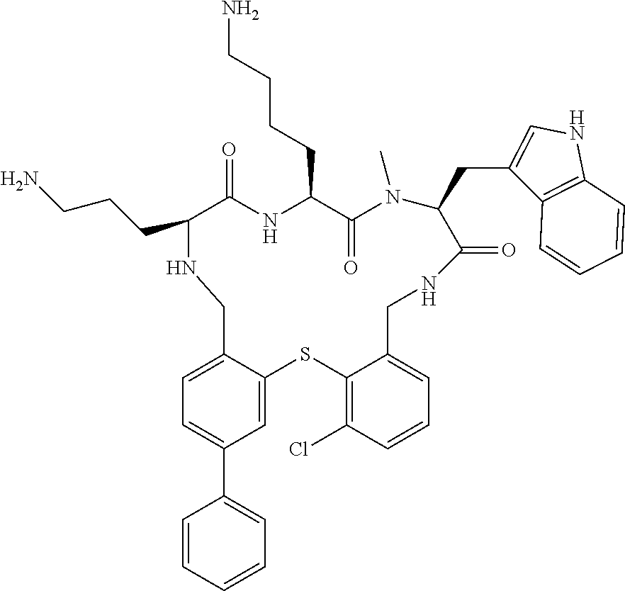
C1=C(C2=CC=CC=C2)C=C2C(=C1)CNC(CCCN)C(=O)NC(CCCCN)C(=O)N(C)C(CC1=CNC3=C1C=CC=C3)C(=O)NCC1=CC=CC(Cl)=C1S2
